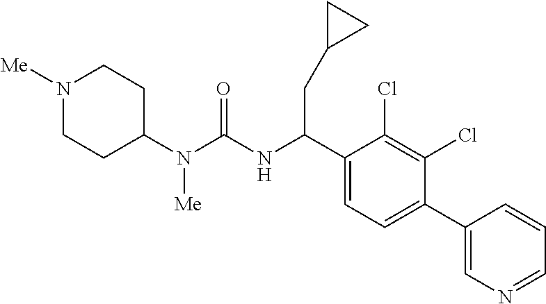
C1(N(C(NC(C2=CC=C(C3=CN=CC=C3)C(Cl)=C2Cl)CC2CC2)=O)[Me])CCN([Me])CC1
